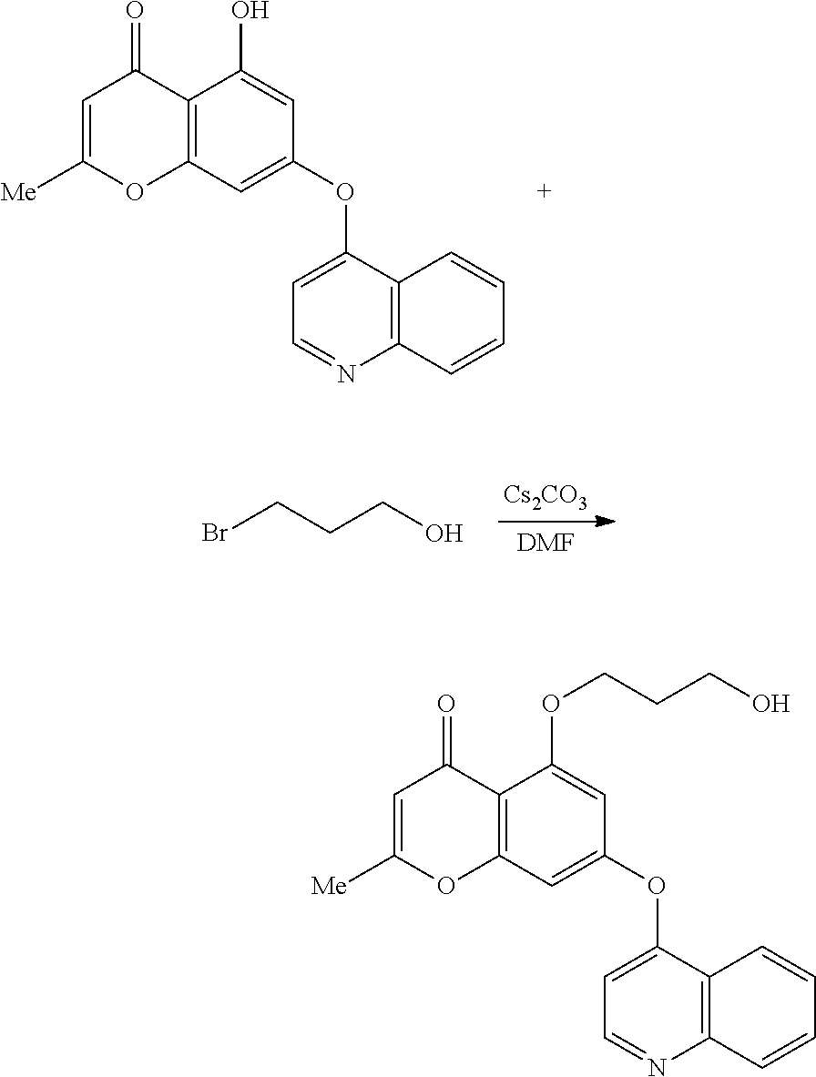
C12=C(C=C(OC3=CC=NC4=C3C=CC=C4)C=C1O)OC([Me])=CC2=O.[Cs2CO3].[DMF].C(CBr)CO.C12=C(C=C(OC3=CC=NC4=C3C=CC=C4)C=C1OCCCO)OC([Me])=CC2=O
